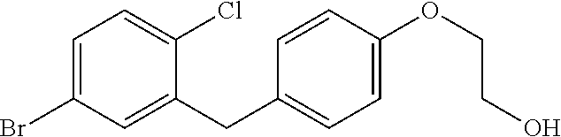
C1=C(Br)C=C(CC2=CC=C(OCCO)C=C2)C(Cl)=C1
